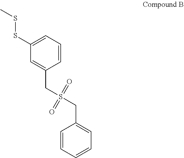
C1(SSC)=CC=CC(CS(CC2=CC=CC=C2)(=O)=O)=C1
